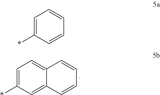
C1=C(*)C=C2C(=C1)C=CC=C2.C1=C(*)C=CC=C1
